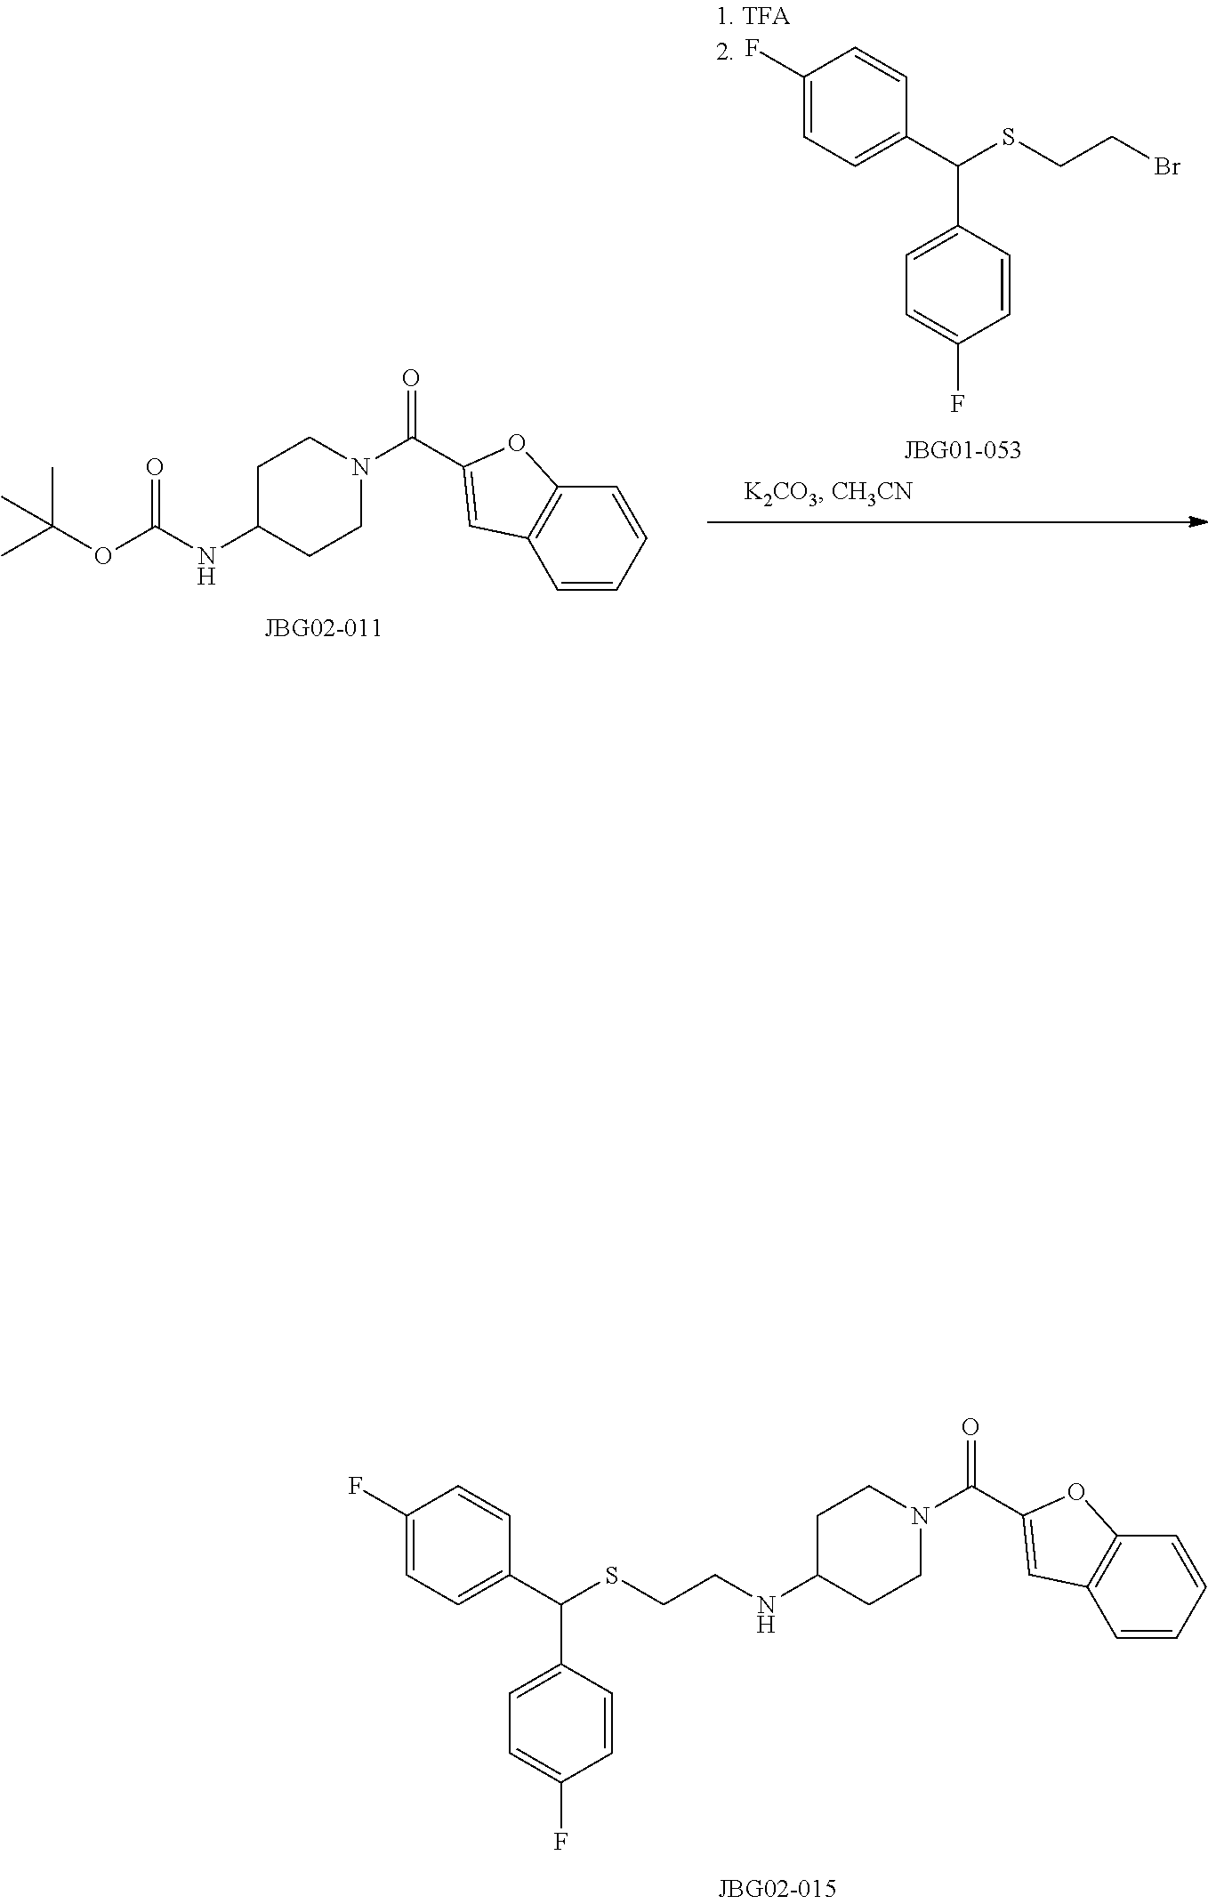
C1=CC(C(C2=CC=C(F)C=C2)SCCNC2CCN(C(C3=CC4=C(C=CC=C4)O3)=O)CC2)=CC=C1F.CC(C)(C)OC(NC1CCN(C(=O)C2=CC3=C(O2)C=CC=C3)CC1)=O.C1=CC(C(C2=CC=C(F)C=C2)SCCBr)=CC=C1F
